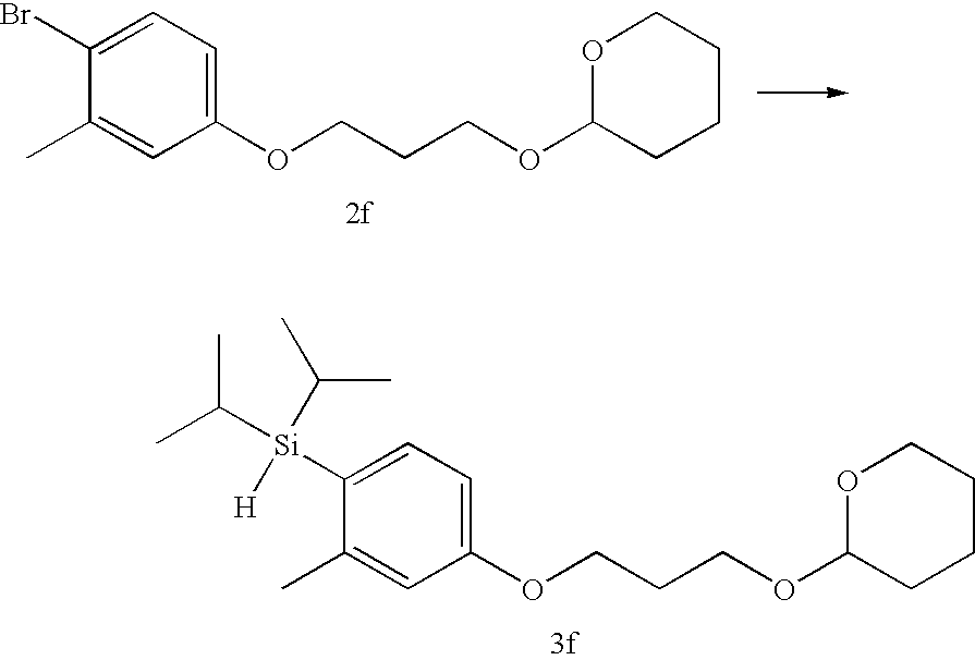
O1C(OCCCOC2=CC=C(Br)C(C)=C2)CCCC1.O1C(OCCCOC2=CC=C([Si](C(C)C)(C(C)C)[H])C(C)=C2)CCCC1
